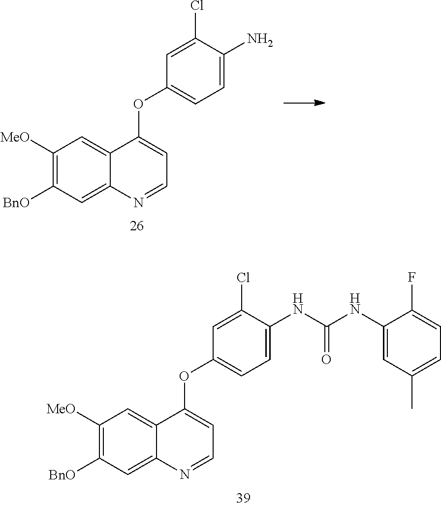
[BnO]C1=C([MeO])C=C2C(=C1)N=CC=C2OC1=CC=C(N)C(Cl)=C1.[BnO]C1=C([MeO])C=C2C(=C1)N=CC=C2OC1=CC=C(NC(NC2=CC(C)=CC=C2F)=O)C(Cl)=C1
